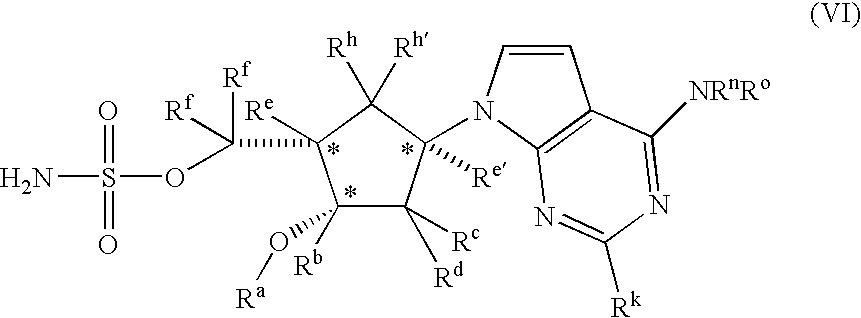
C1([Rb])(O[Ra])C([Rc])([Rd])C(N2C=CC3=C2N=C([Rk])N=C3[NRnRo])([Re])C([Rh])([Rh])C1(C([Rf])([Rf])OS(N)(=O)=O)[Re]
